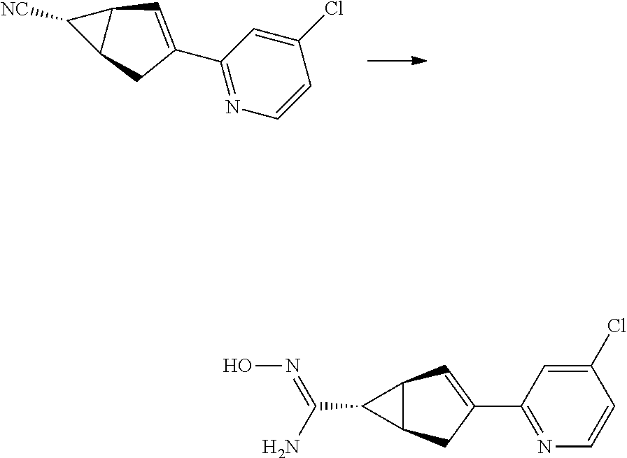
C1([NC])C2C1C=C(C1=NC=CC(Cl)=C1)C2.C1(C(N)=NO)C2C1C=C(C1=NC=CC(Cl)=C1)C2
